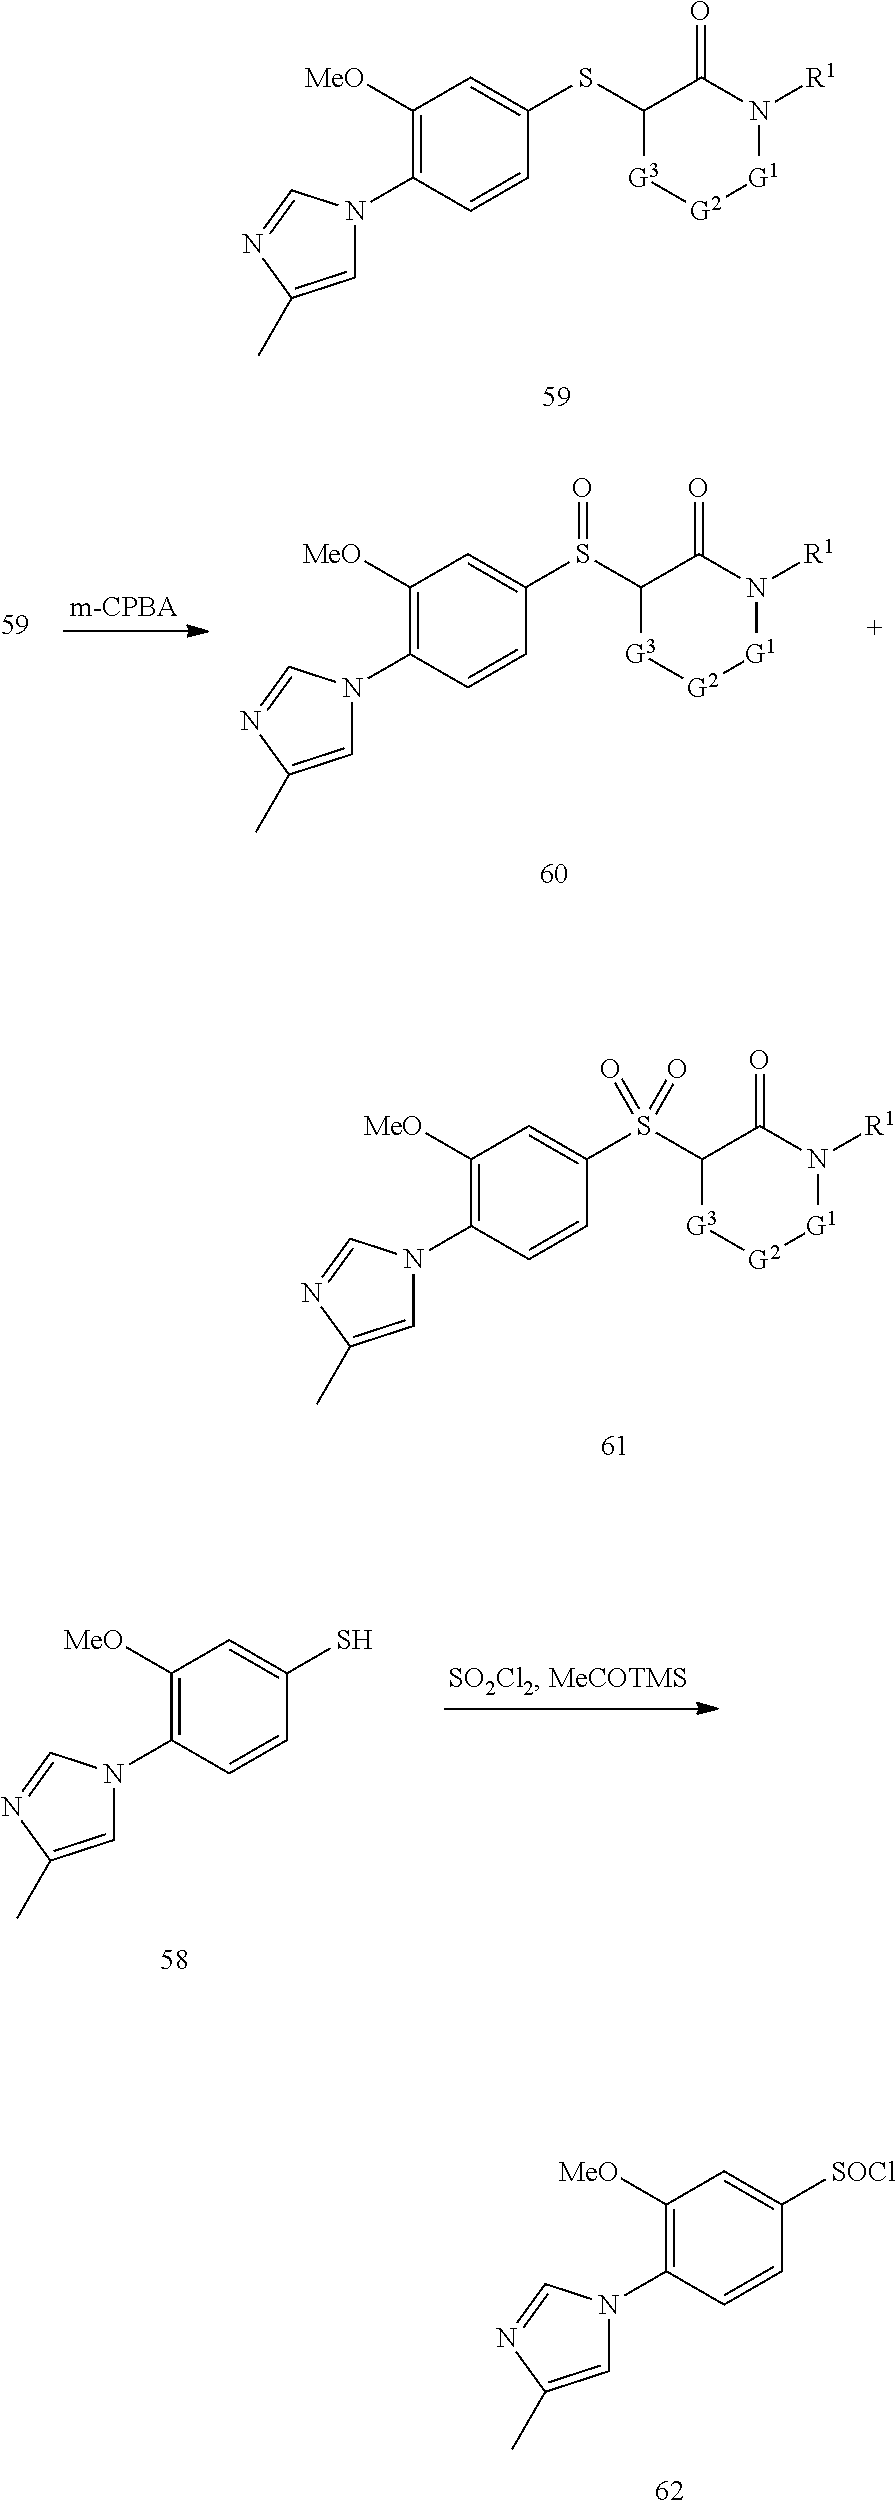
C1([MeO])=C(N2C=C(C)N=C2)C=CC(SC2[G3][G2][G1]N([R1])C2=O)=C1.C1([MeO])=C(N2C=C(C)N=C2)C=CC(S(C2[G3][G2][G1]N([R1])C2=O)(=O)=O)=C1.C1([MeO])=C(N2C=C(C)N=C2)C=CC(S(C2[G3][G2][G1]N([R1])C2=O)=O)=C1.C1([MeO])=C(N2C=C(C)N=C2)C=CC(S)=C1.C1([MeO])=C(N2C=C(C)N=C2)C=CC([SOCl])=C1
